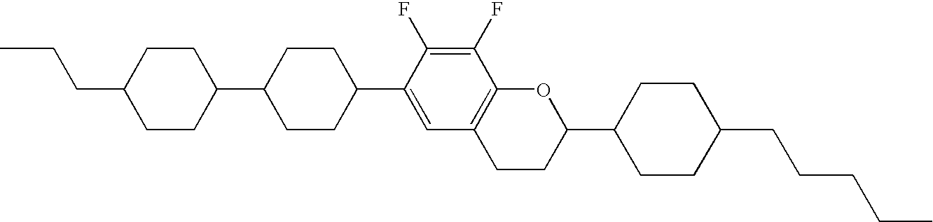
C1(F)=C(F)C2=C(C=C1C1CCC(C3CCC(CCC)CC3)CC1)CCC(C1CCC(CCCCC)CC1)O2
